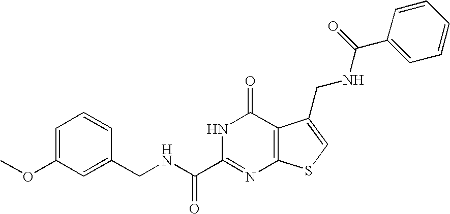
C1(CNC(C2=NC3=C(C(=O)N2)C(CNC(C2=CC=CC=C2)=O)=CS3)=O)=CC(OC)=CC=C1
